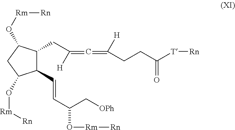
C1(C=CC(C[OPh])O[Rm][Rn])C(CC([H])=C=C(CCC([T][Rn])=O)[H])C(O[Rm][Rn])CC1O[Rm][Rn]
